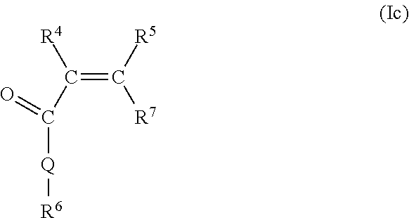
[R4]C(=C([R7])[R5])C([Q][R6])=O
